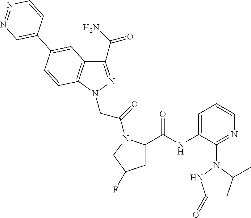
C1(C(N)=O)=NN(CC(=O)N2C(C(NC3=CC=CN=C3N3NC(=O)CC3C)=O)CC(F)C2)C2=C1C=C(C1=CN=NC=C1)C=C2
